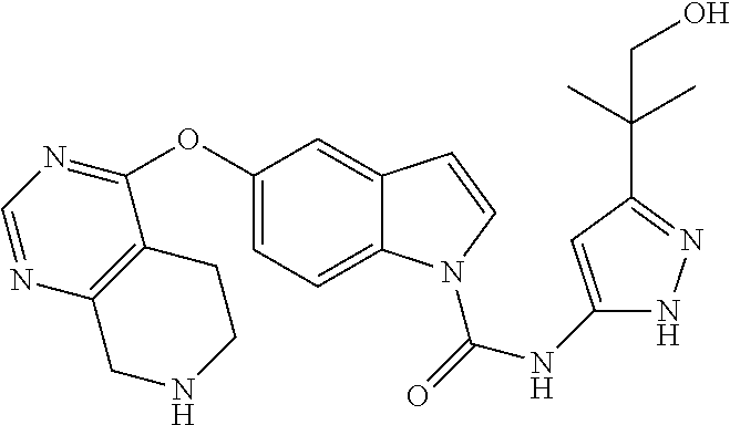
C1(OC2=CC=C3C(=C2)C=CN3C(=O)NC2=CC(C(C)(C)CO)=NN2)=NC=NC2=C1CCNC2
